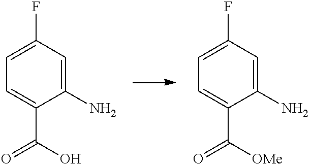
C1(N)=CC(F)=CC=C1C(O)=O.C1(N)=CC(F)=CC=C1C([OMe])=O
